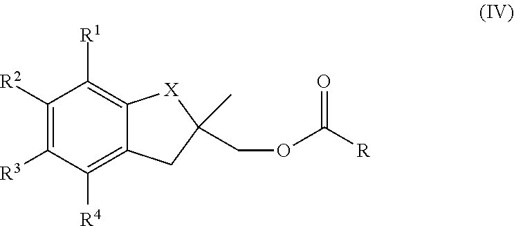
C1([R2])=C([R3])C([R4])=C2C(=C1[R1])[X]C(C)(COC([R])=O)C2
